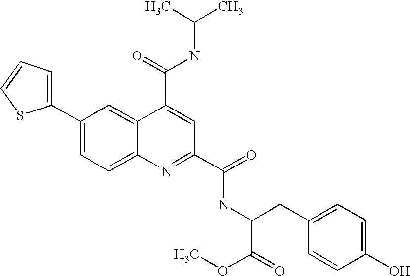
C1(C2=CC=C3C(=C2)C(C(=O)NC(C)C)=CC(C(=O)NC(CC2=CC=C(O)C=C2)C(=O)OC)=N3)=CC=CS1
